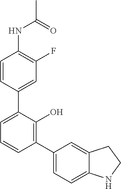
C1=CC(C2=CC=CC(C3=CC=C4C(=C3)CCN4)=C2O)=CC(F)=C1NC(=O)C
